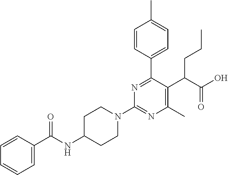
C1C(NC(C2=CC=CC=C2)=O)CCN(C2=NC(C)=C(C(C(O)=O)CCC)C(C3=CC=C(C)C=C3)=N2)C1
